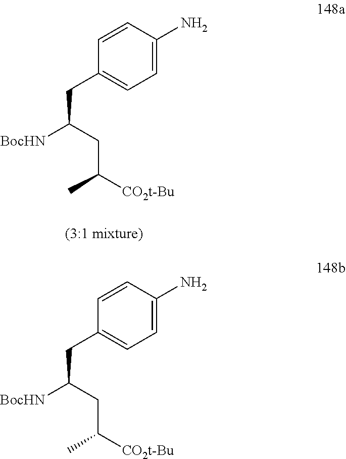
C1=C(N)C=CC(CC([BocHN])CC([CO2t-Bu])C)=C1.C1=C(N)C=CC(CC([BocHN])CC([CO2t-Bu])C)=C1
